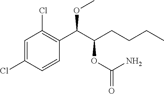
C1=CC(C(C(CCCC)OC(=O)N)OC)=C(Cl)C=C1Cl
